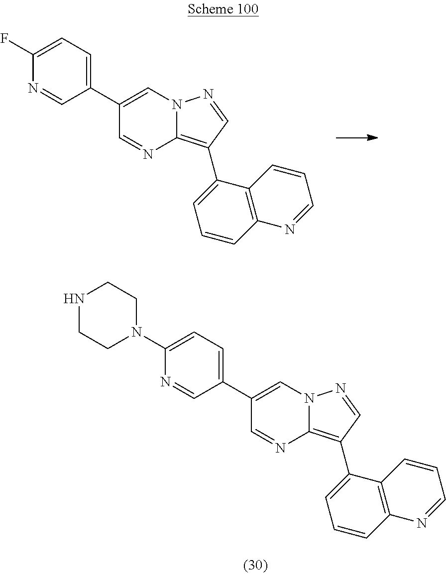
C1(C2=CC=C(F)N=C2)=CN2C(=C(C3=CC=CC4=C3C=CC=N4)C=N2)N=C1.C1(C2=CC=C(N3CCNCC3)N=C2)=CN2C(=C(C3=CC=CC4=C3C=CC=N4)C=N2)N=C1
